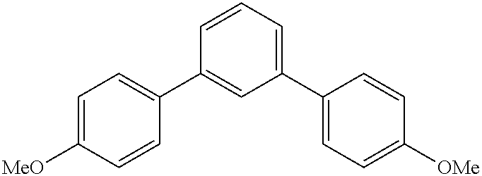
C1=C([MeO])C=CC(C2=CC(C3=CC=C([OMe])C=C3)=CC=C2)=C1
